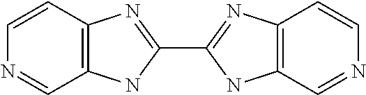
C1=CN=CC2=C1N=C(C1=NC3=C(N1)C=NC=C3)N2
